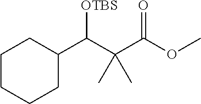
C1CCCC(C(C(C(OC)=O)(C)C)[OTBS])C1
